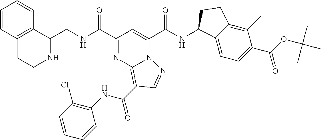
C1(C(NCC2C3=C(CCN2)C=CC=C3)=O)=NC2=C(C(NC3=C(Cl)C=CC=C3)=O)C=NN2C(C(NC2C3=CC=C(C(OC(C)(C)C)=O)C(C)=C3CC2)=O)=C1
